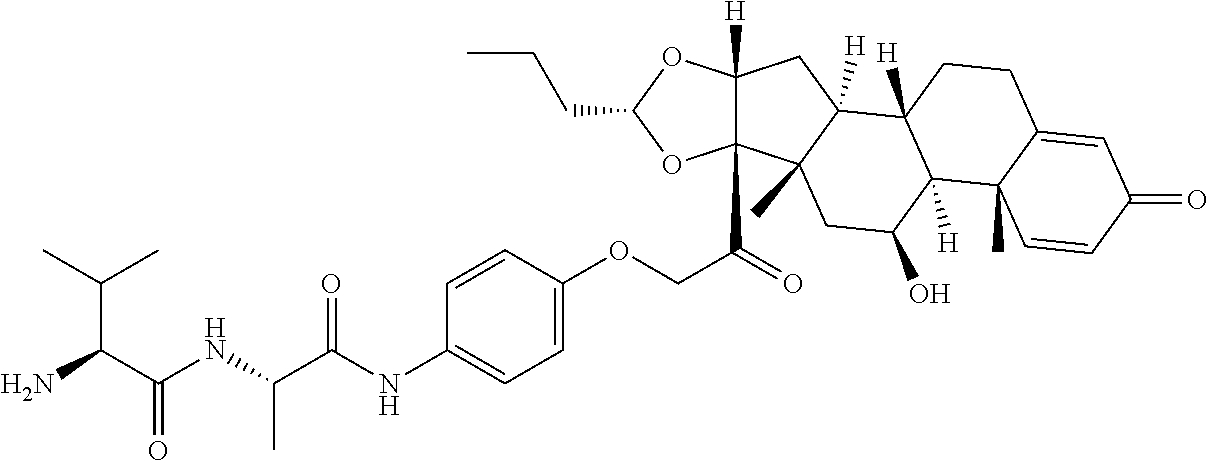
C(C(C(NC(C(NC1=CC=C(OCC(=O)C23C([H])(CC4([H])C2(C)CC(O)C2([H])C4([H])CCC4=CC(=O)C=CC24C)OC(CCC)O3)C=C1)=O)C)=O)N)(C)C
